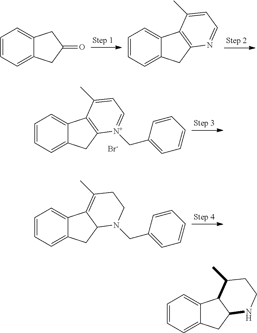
C1=CC=C2C(=C1)C1=C(C)CCN(CC3=CC=CC=C3)C1C2.C1=CC=C2C(=C1)CC(=O)C2.C1=CC=C2C(=C1)C1=C(C2)N=CC=C1C.C1=CC=C2C(=C1)C1=C(C2)[N+](CC2=CC=CC=C2)=CC=C1C.[Br-].C1=CC=C2C(=C1)C1C(C2)NCCC1C
